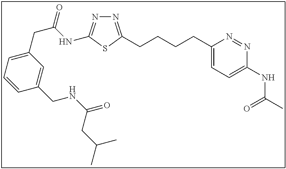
N1=C(CCCCC2=CC=C(NC(C)=O)N=N2)SC(NC(CC2=CC=CC(CNC(=O)CC(C)C)=C2)=O)=N1
